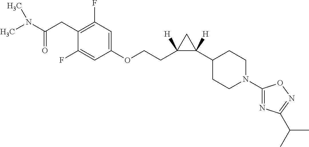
C1(F)=CC(OCCC2([H])C(C3CCN(C4=NC(C(C)C)=NO4)CC3)([H])C2)=CC(F)=C1CC(N(C)C)=O
